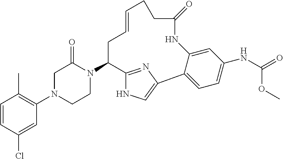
C1=CC(Cl)=CC(N2CCN(C3C4=NC(=CN4)C4=CC=C(NC(=O)OC)C=C4NC(=O)CCC=CC3)C(=O)C2)=C1C
